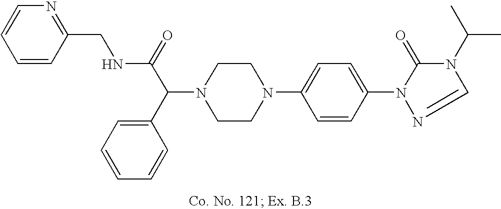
N1(C(C2=CC=CC=C2)C(=O)NCC2=NC=CC=C2)CCN(C2=CC=C(N3C(=O)N(C(C)C)C=N3)C=C2)CC1
